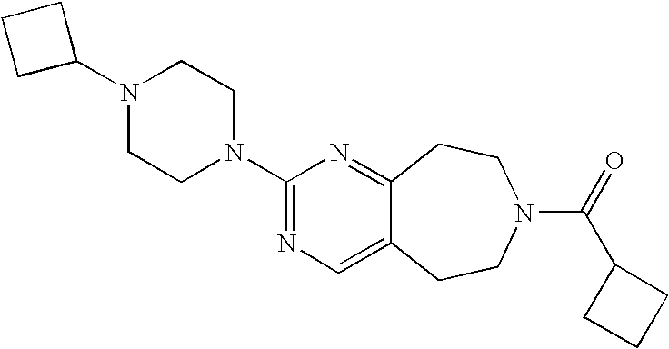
C1C(N2CCN(C3=NC=C4C(=N3)CCN(C(C3CCC3)=O)CC4)CC2)CC1
